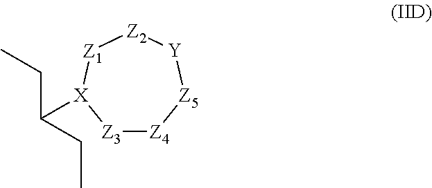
[Z3]1[Z4][Z5][Y][Z2][Z1][X]1C(CC)CC
